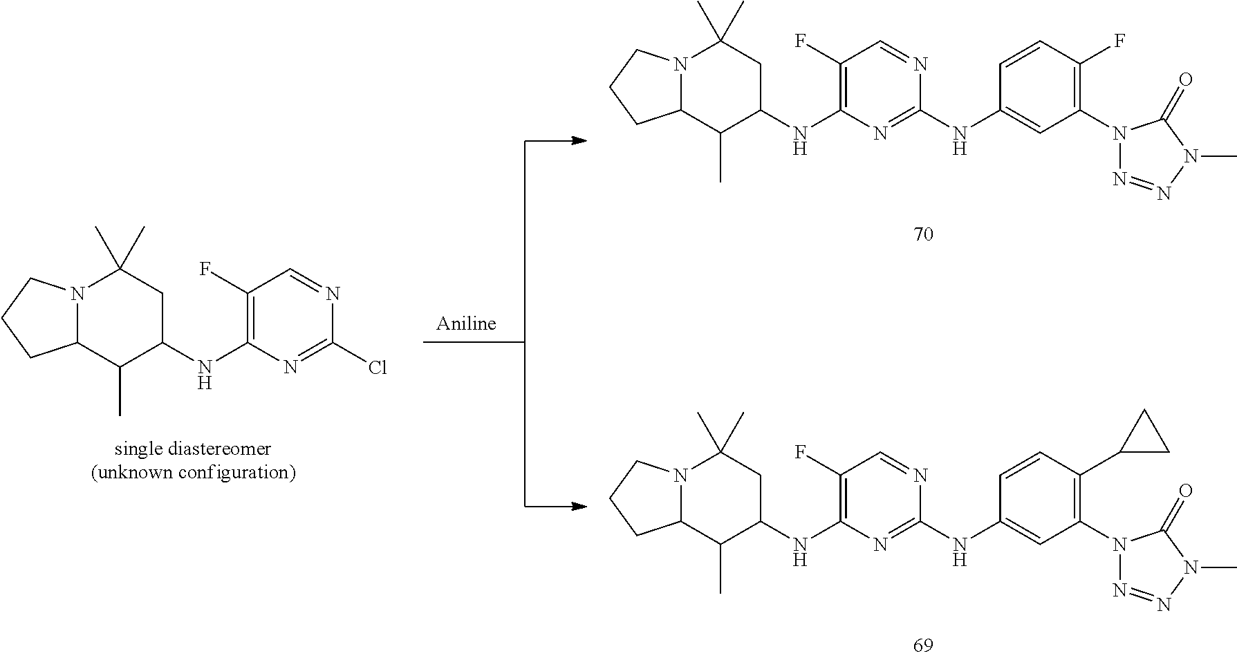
N12C(C(C)C(NC3=C(F)C=NC(Cl)=N3)CC1(C)C)CCC2.N12C(C(C)C(NC3=C(F)C=NC(NC4=CC(N5N=NN(C)C5=O)=C(F)C=C4)=N3)CC1(C)C)CCC2.N12C(C(C)C(NC3=C(F)C=NC(NC4=CC(N5N=NN(C)C5=O)=C(C5CC5)C=C4)=N3)CC1(C)C)CCC2
